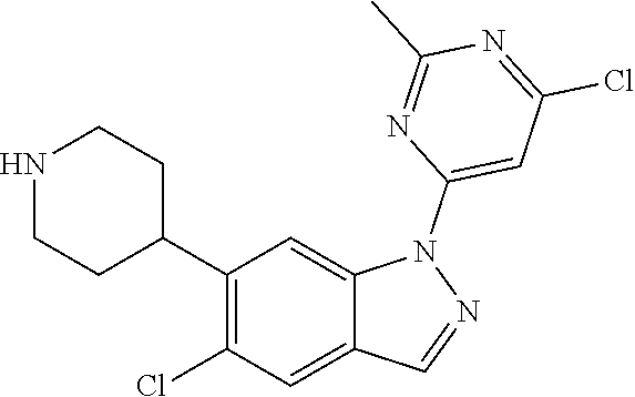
C1(C2CCNCC2)=C(Cl)C=C2C(=C1)N(C1=CC(Cl)=NC(C)=N1)N=C2
